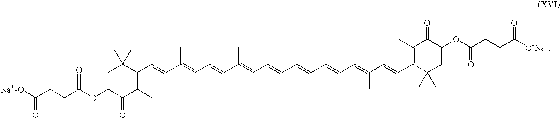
C1C(OC(CCC([Na+-O])=O)=O)C(=O)C(C)=C(C=CC(=CC=CC(=CC=CC=C(C=CC=C(C=CC2=C(C)C(=O)C(OC(CCC([O-Na+])=O)=O)CC2(C)C)C)C)C)C)C1(C)C
